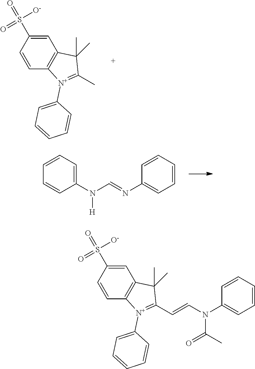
C1=C([N+]2=C(C)C(C)(C)C3=C2C=CC(S([O-])(=O)=O)=C3)C=CC=C1.N(C1=CC=CC=C1)(C=NC1=CC=CC=C1)[H].C1=C([N+]2=C(C=CN(C3=CC=CC=C3)C(C)=O)C(C)(C)C3=C2C=CC(S([O-])(=O)=O)=C3)C=CC=C1
